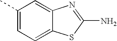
C1(C)=CC=C2C(=C1)N=C(N)S2
